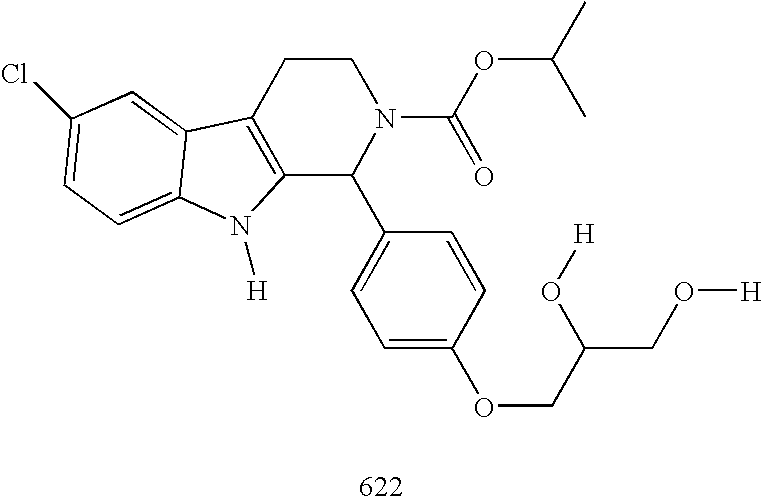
C12=C(CCN(C(OC(C)C)=O)C1C1=CC=C(OCC(O[H])CO[H])C=C1)C1=CC(Cl)=CC=C1N2[H]
